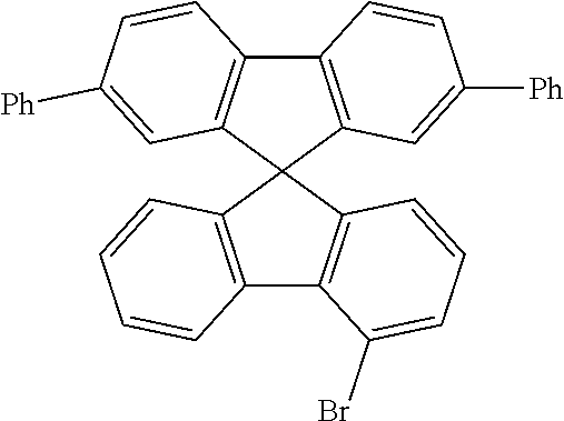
C12=C(C=CC=C1)C1(C3=C2C(Br)=CC=C3)C2=C(C3=C1C=C([Ph])C=C3)C=CC([Ph])=C2
